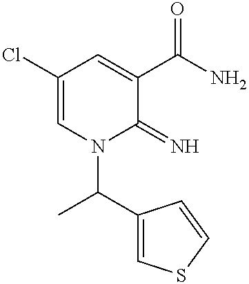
C1(Cl)=CN(C(C)C2=CSC=C2)C(=N)C(C(N)=O)=C1
